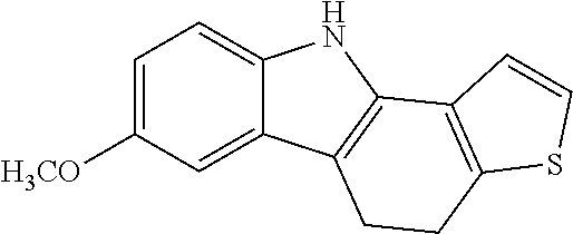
C1=C([H3CO])C=C2C(=C1)NC1=C2CCC2=C1C=CS2
